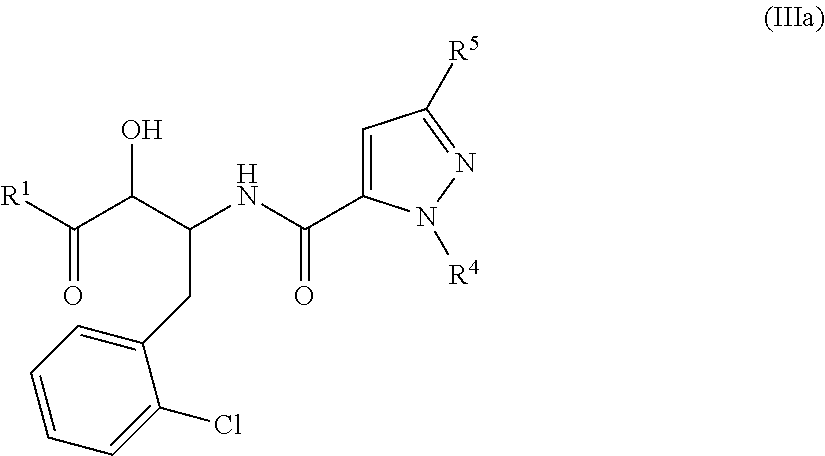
C1=CC=C(Cl)C(CC(NC(=O)C2=CC([R5])=NN2[R4])C(C(=O)[R1])O)=C1
